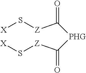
[PHG](C(=O)[Z]S[X])C(=O)[Z]S[X]
